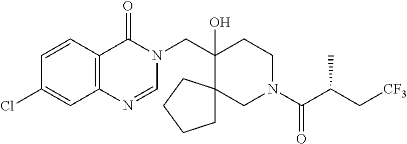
C(C1(O)CCN(C(C(C[CF3])C)=O)CC12CCCC2)N1C(=O)C2=C(N=C1)C=C(Cl)C=C2
